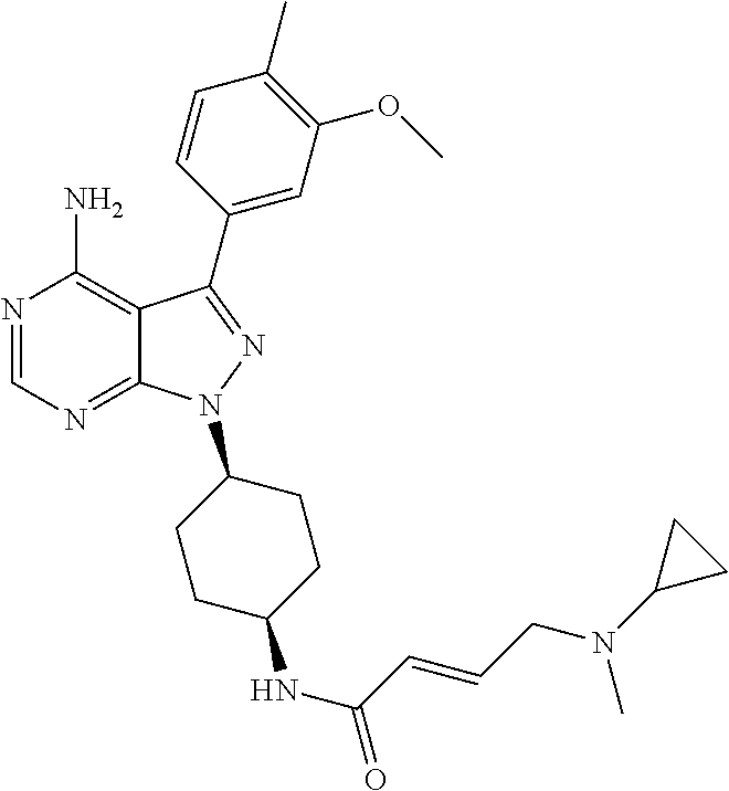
N1=CN=C2C(=C1N)C(C1=CC(OC)=C(C)C=C1)=NN2C1CCC(NC(C=CCN(C2CC2)C)=O)CC1
